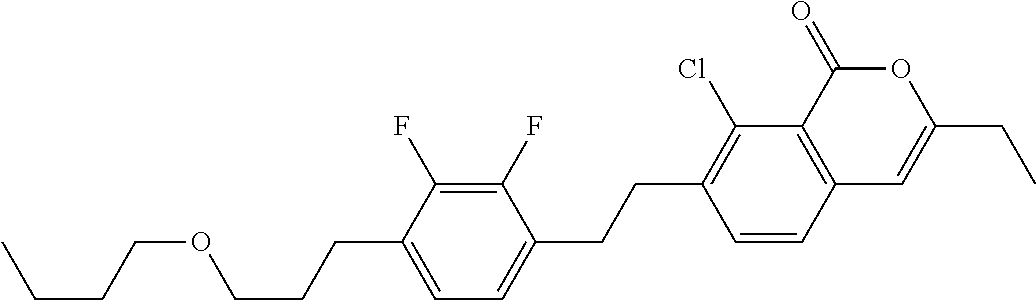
C12=C(C(=O)OC(CC)=C1)C(Cl)=C(CCC1=CC=C(CCCOCCCC)C(F)=C1F)C=C2
